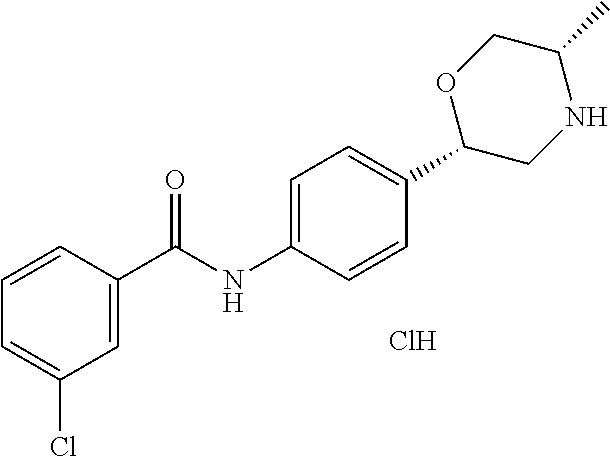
C1=C(C(NC2=CC=C(C3CNC(C)CO3)C=C2)=O)C=CC=C1Cl.Cl
